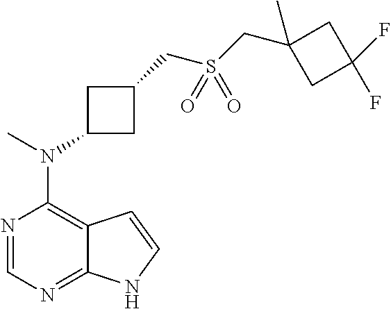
N1=CN=C2C(=C1N(C)C1CC(CS(CC3(C)CC(F)(F)C3)(=O)=O)C1)C=CN2
